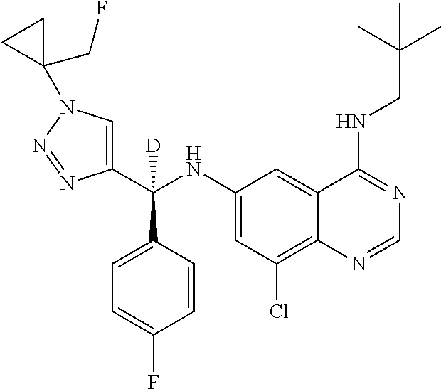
C1(NC(C2=CN(C3(CF)CC3)N=N2)(C2=CC=C(F)C=C2)[D])=CC(Cl)=C2C(=C1)C(NCC(C)(C)C)=NC=N2
